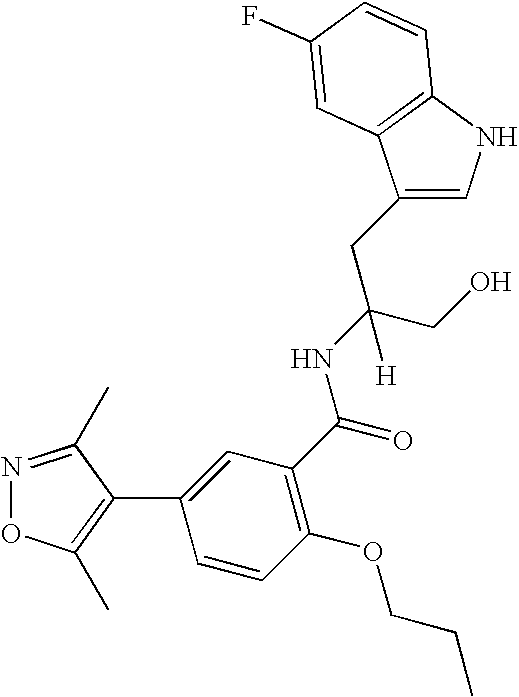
C1(CC(CO)(NC(=O)C2=C(OCCC)C=CC(C3=C(C)ON=C3C)=C2)[H])=CNC2=C1C=C(F)C=C2
